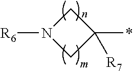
N1([R6])CC(*)([R7])C1
